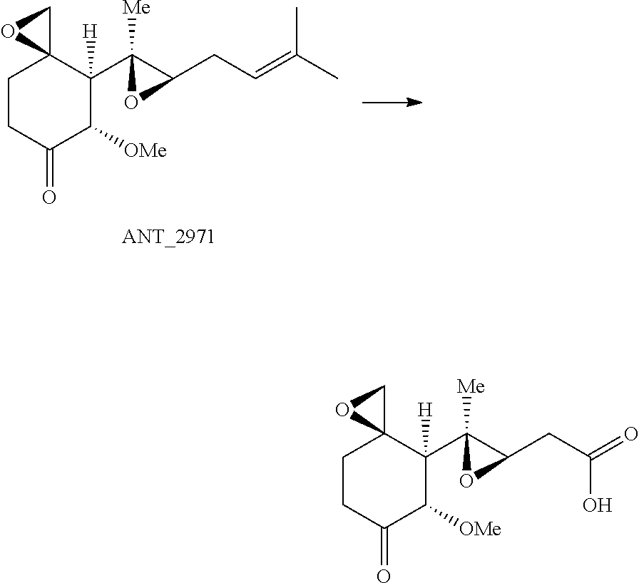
C1CC(=O)C([OMe])C(C2([Me])C(CC=C(C)C)O2)([H])C12CO2.C1CC(=O)C([OMe])C(C2([Me])C(CC(=O)O)O2)([H])C12CO2
